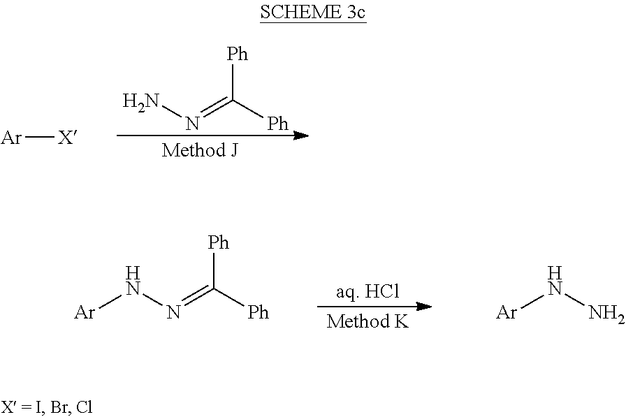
NN=C([Ph])[Ph].[Ar][X].N(N=C([Ph])[Ph])[Ar].N(N)[Ar]
